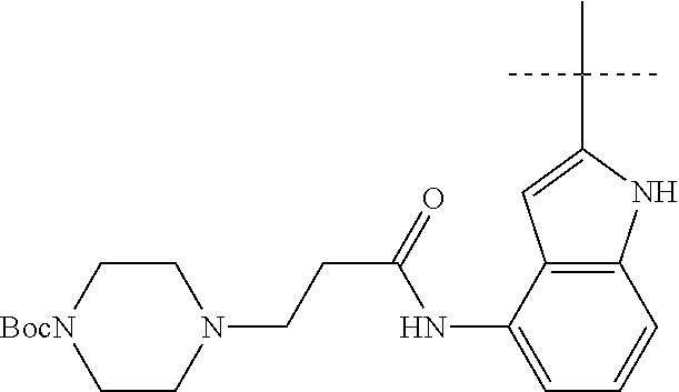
C(C(=O)NC1=CC=CC2=C1C=C(C(C)(C)C)N2)CN1CC[BocN]CC1
